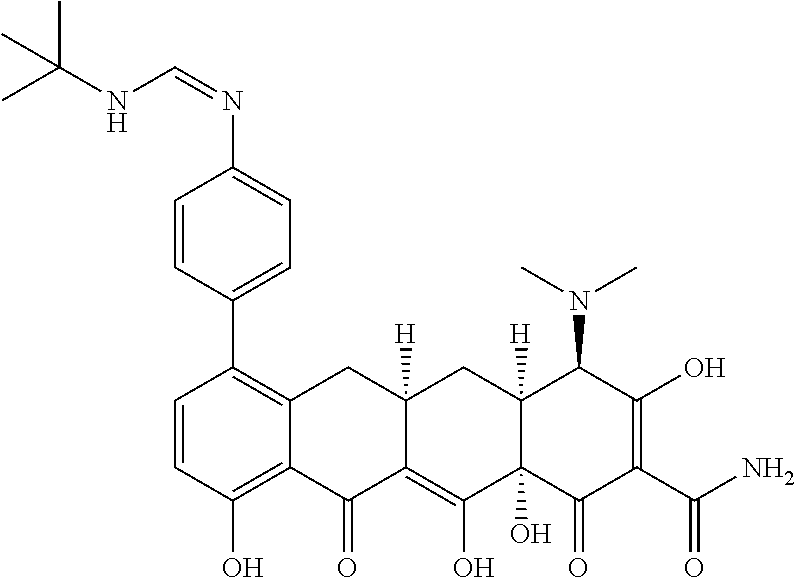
C1(C2=C3C(=C(O)C=C2)C(=O)C2=C(O)C4(O)C([H])(CC2([H])C3)C(N(C)C)C(O)=C(C(N)=O)C4=O)=CC=C(N=CNC(C)(C)C)C=C1
